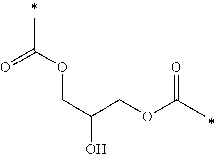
CC(OCC(O)COC(C)=O)=O
